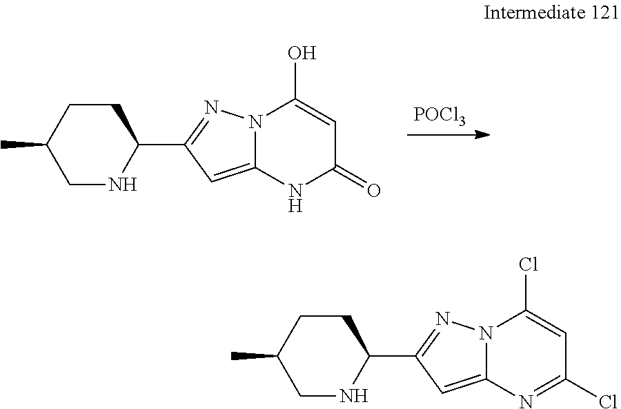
[POCl3].N1C(C2=NN3C(=C2)NC(=O)C=C3O)CCC(C)C1.N1C(C2=NN3C(=C2)N=C(Cl)C=C3Cl)CCC(C)C1
